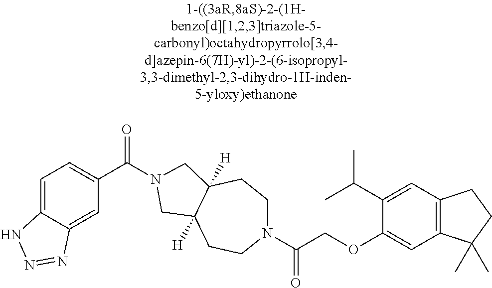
C1=C2C(=CC(C(=O)N3CC4([H])CCN(C(COC5=CC6=C(C=C5C(C)C)CCC6(C)C)=O)CCC4([H])C3)=C1)N=NN2
